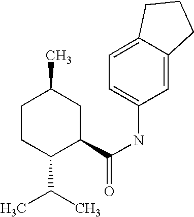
C1CC(C(C)C)C(C(NC2=CC=C3C(=C2)CCC3)=O)CC1C
